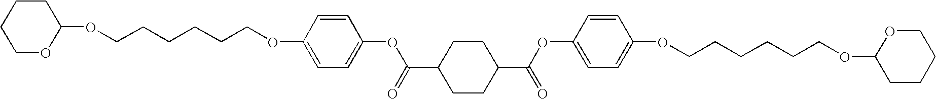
O(CCCCCCOC1=CC=C(OC(C2CCC(C(OC3=CC=C(OCCCCCCOC4CCCCO4)C=C3)=O)CC2)=O)C=C1)C1CCCCO1
